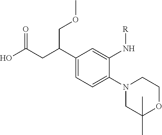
N1(C2=CC=C(C(CC(O)=O)COC)C=C2N[R])CC(C)(C)OCC1
